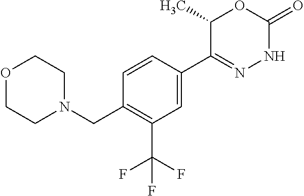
C1(CN2CCOCC2)=C(C(F)(F)F)C=C(C2=NNC(=O)OC2C)C=C1
